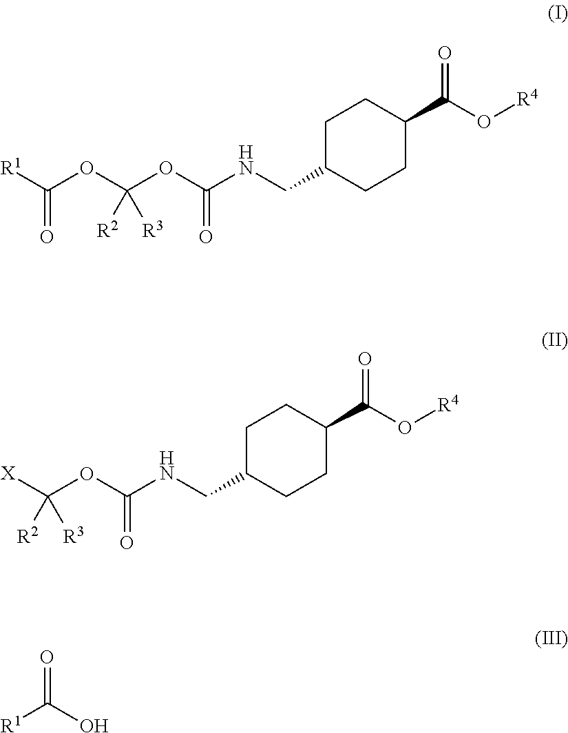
[R1]C(OC(OC(NCC1CCC(C(O[R4])=O)CC1)=O)([R2])[R3])=O.[X]C(OC(NCC1CCC(C(O[R4])=O)CC1)=O)([R2])[R3].[R1]C(O)=O
